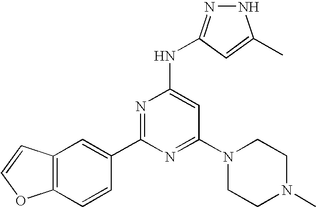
N1N=C(NC2=CC(N3CCN(C)CC3)=NC(C3=CC4=C(C=C3)OC=C4)=N2)C=C1C
